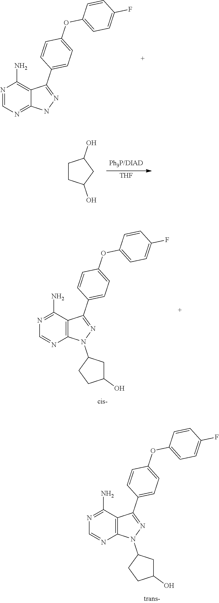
N1=CN=C2C(=C1N)C(C1=CC=C(OC3=CC=C(F)C=C3)C=C1)=NN2.[THF].C1CC(O)CC1O.N1=C(N)C2=C(N=C1)N(C1CCC(O)C1)N=C2C1=CC=C(OC2=CC=C(F)C=C2)C=C1.N1=C(N)C2=C(N=C1)N(C1CCC(O)C1)N=C2C1=CC=C(OC2=CC=C(F)C=C2)C=C1
